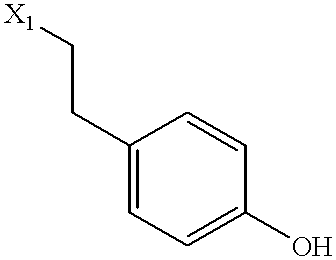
C1(CC[X1])=CC=C(O)C=C1
